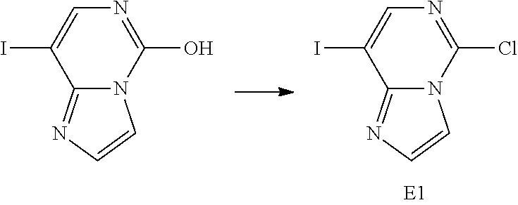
C12=NC=CN1C(O)=NC=C2I.C12=NC=CN1C(Cl)=NC=C2I
